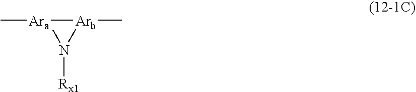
[Ara]1(C)N([Rx1])[Arb]1C
